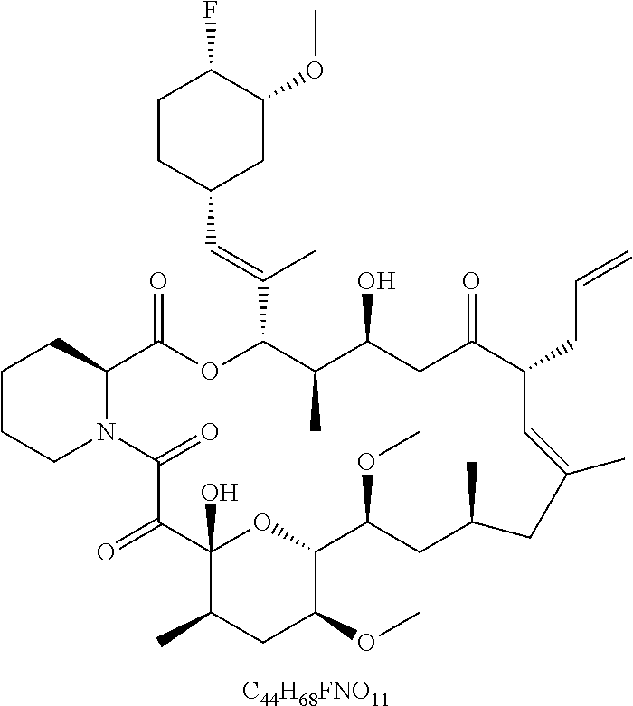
C1CCN2C(C1)C(=O)OC(C(=CC1CC(OC)C(F)CC1)C)C(C)C(O)CC(=O)C(CC=C)C=C(C)CC(C)CC(OC)C1OC(O)(C(=O)C2=O)C(C)CC1OC.[C44H68FNO11]
